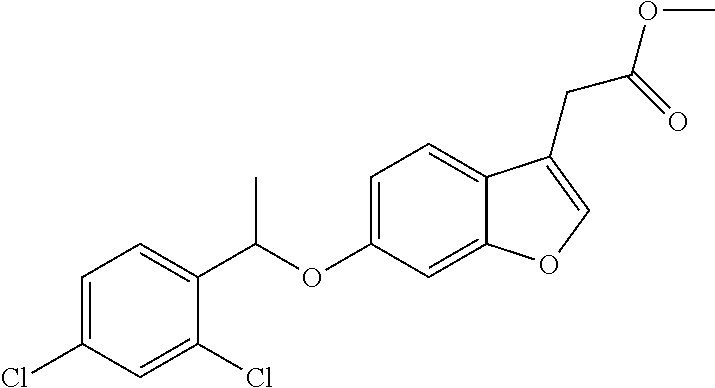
C1=C(Cl)C=C(Cl)C(C(OC2=CC=C3C(=C2)OC=C3CC(=O)OC)C)=C1
